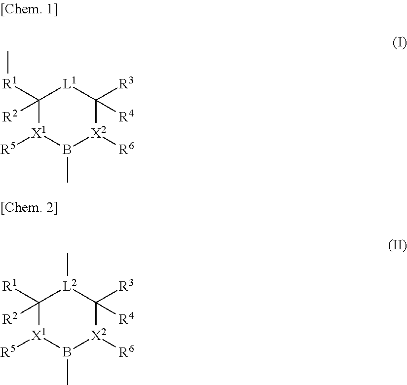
C1([R1]C)([R2])[X1]([R5])B(C)[X2]([R6])C([R3])([R4])[L1]1.C1([R1])([R2])[X1]([R5])B(C)[X2]([R6])C([R3])([R4])[L2]1C
